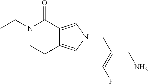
N1(CC)CCC2=CN(CC(=CF)CN)C=C2C1=O
